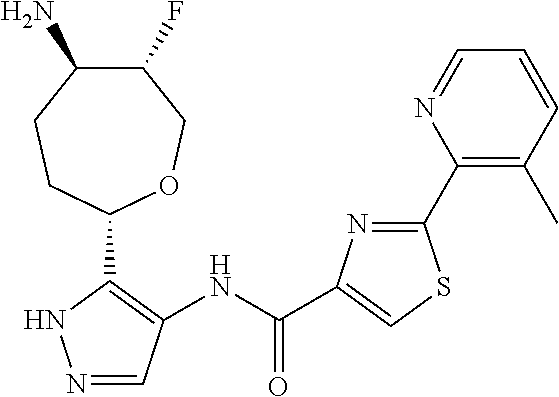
C1(F)C(N)CCC(C2=C(NC(C3=CSC(C4=C(C)C=CC=N4)=N3)=O)C=NN2)OC1
